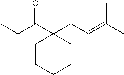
O=C(C1(CC=C(C)C)CCCCC1)CC
